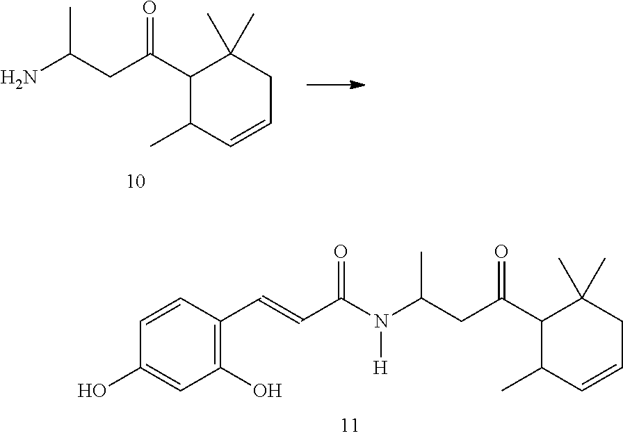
C1(C(CC(N(C(C=CC2=C(O)C=C(O)C=C2)=O)[H])C)=O)C(C)C=CCC1(C)C.C1(C(CC(N)C)=O)C(C)C=CCC1(C)C
